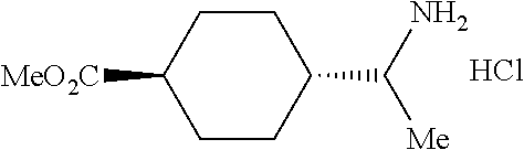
C1CC(C(N)[Me])CCC1[MeO2C].Cl
